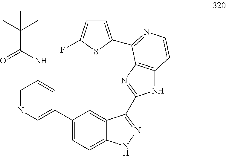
C(C(NC1=CC(C2=CC=C3C(=C2)C(C2=NC4=C(N2)C=CN=C4C2=CC=C(F)S2)=NN3)=CN=C1)=O)(C)(C)C
